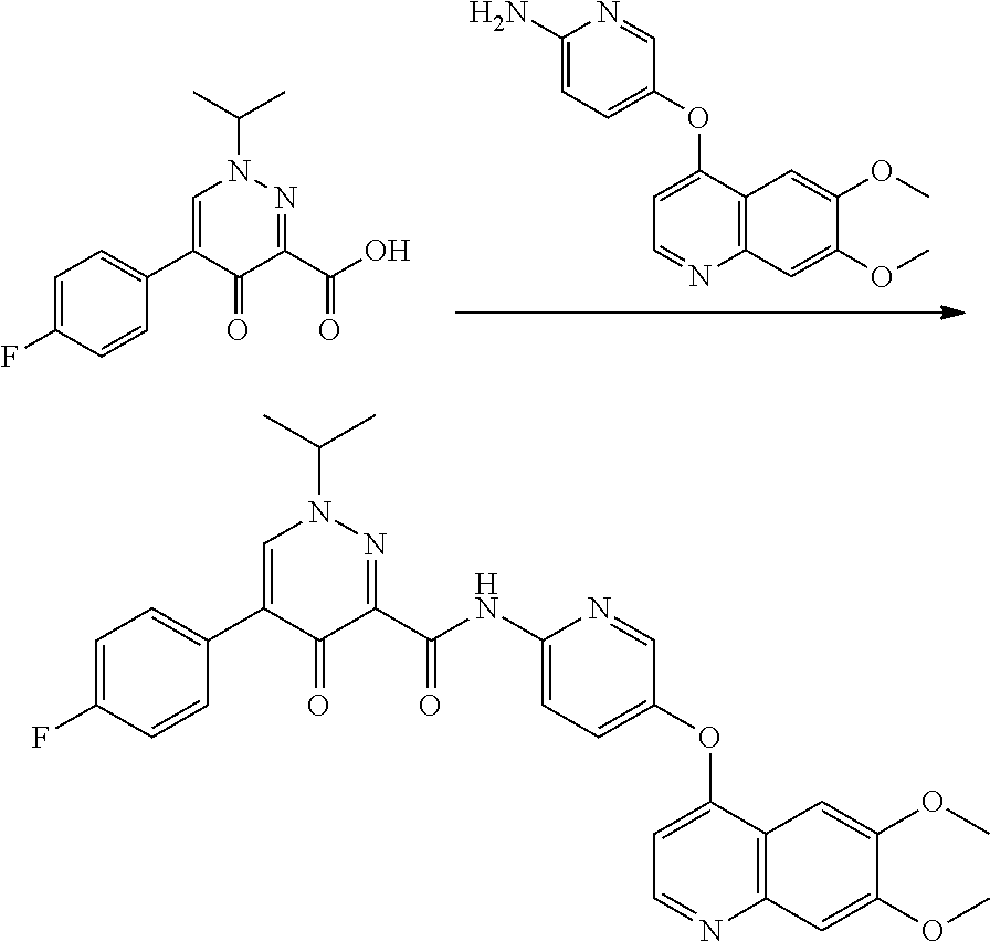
NC1=CC=C(OC2=CC=NC3=C2C=C(OC)C(OC)=C3)C=N1.C1(=O)C(C(O)=O)=NN(C(C)C)C=C1C1=CC=C(F)C=C1.CC(C)N1C=C(C2=CC=C(F)C=C2)C(=O)C(C(NC2=CC=C(OC3=CC=NC4=C3C=C(OC)C(OC)=C4)C=N2)=O)=N1
